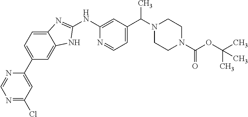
C12=CC=C(C3=CC(Cl)=NC=N3)C=C1NC(NC1=CC(C(N3CCN(C(OC(C)(C)C)=O)CC3)C)=CC=N1)=N2
